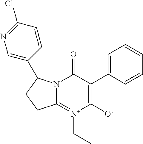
C12=[N+](CC)C([O-])=C(C3=CC=CC=C3)C(=O)N1C(C1=CN=C(Cl)C=C1)CC2
